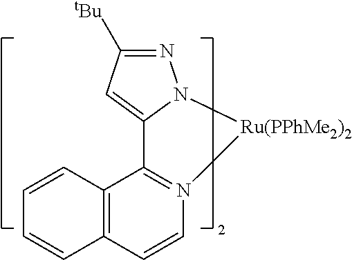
C1([tBu])=NN2C(=C1)C1=N(C=CC3=C1C=CC=C3)[Ru(PPhMe2)2]2
